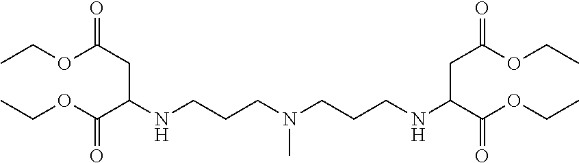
CCOC(CC(C(OCC)=O)NCCCN(CCCNC(C(OCC)=O)CC(OCC)=O)C)=O
